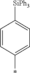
C1([SiPh3])=CC=C(*)C=C1
